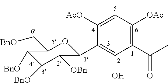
C1(C(C)=O)=C([OAc])C=C([AcO])C(C2OC(C[BnO])C([BnO])C([BnO])C2[OBn])=C1O
